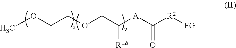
COCCOCC([R1B])[A]C([R2][FG])=O
